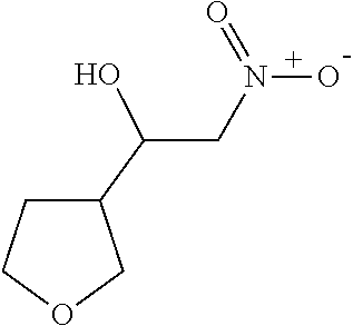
C1(C(CN(O)=O)O)CCOC1
